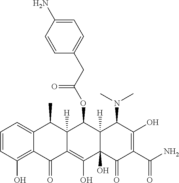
C1=CC(O)=C2C(=C1)C(C)C1([H])C(=C(O)C3(O)C([H])(C1OC(CC1=CC=C(N)C=C1)=O)C(N(C)C)C(O)=C(C(N)=O)C3=O)C2=O
